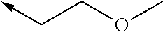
C<-CCOC
